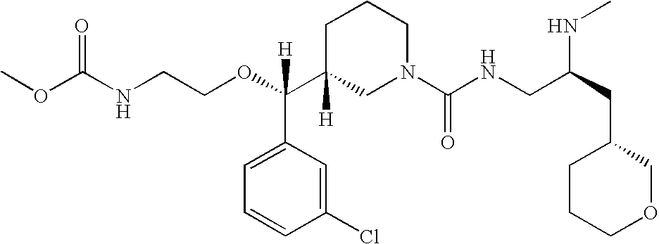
C1C(C(OCCNC(OC)=O)([H])C2=CC=CC(Cl)=C2)([H])CN(C(NCC(CC2CCCOC2)NC)=O)CC1
